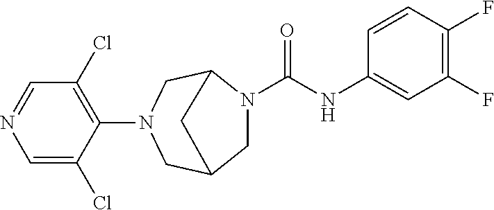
C1=NC=C(Cl)C(N2CC3CN(C(=O)NC4=CC(F)=C(F)C=C4)C(C2)C3)=C1Cl
